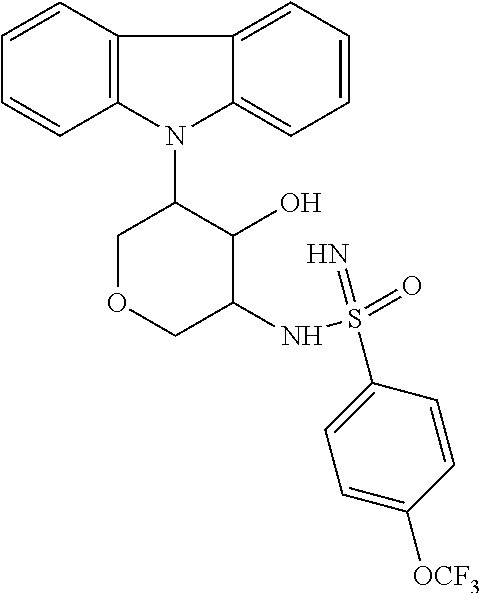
N1(C2COCC(NS(=O)(=N)C3=CC=C([OCF3])C=C3)C2O)C2=C(C3=CC=CC=C13)C=CC=C2
